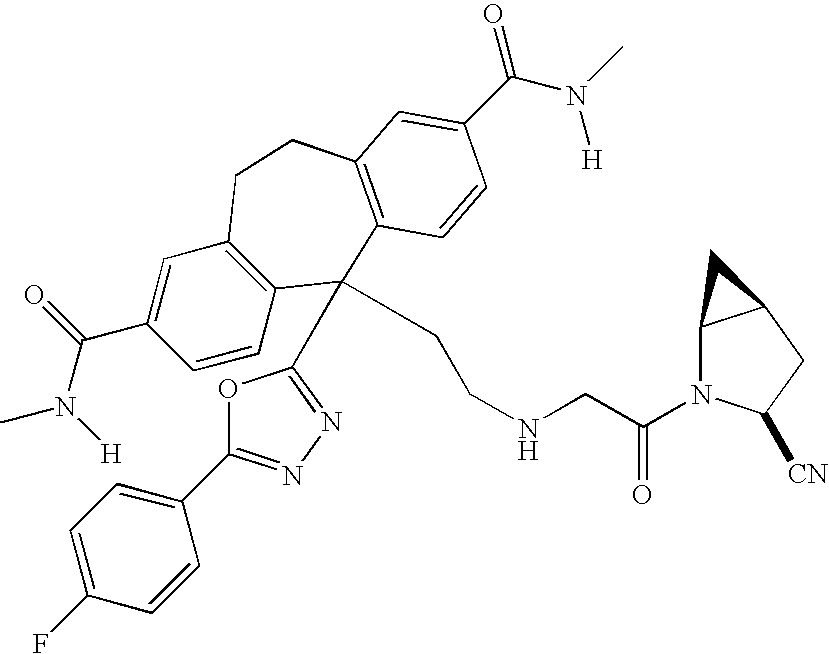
CN(C(C1=CC2=C(C=C1)C(C1=NN=C(C3=CC=C(F)C=C3)O1)(CCNCC(N1C3C(CC1[CN])C3)=O)C1=C(CC2)C=C(C(N(C)[H])=O)C=C1)=O)[H]
